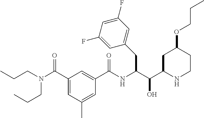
C1(CC(C(C2CC(OCCC)CCN2)O)NC(C2=CC(C(N(CCC)CCC)=O)=CC(C)=C2)=O)=CC(F)=CC(F)=C1
